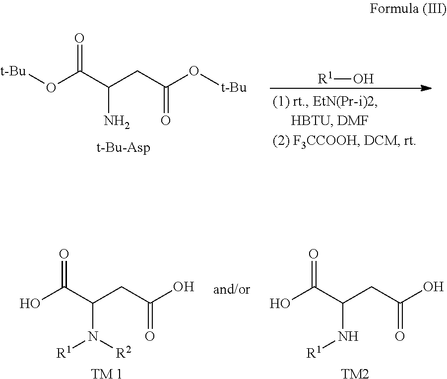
O(C(C(CC(O[t-Bu])=O)N)=O)[t-Bu].[R1]O.OC(C(CC(O)=O)N([R2])[R1])=O.[TM 1].OC(C(CC(O)=O)N[R1])=O.[TM2]
